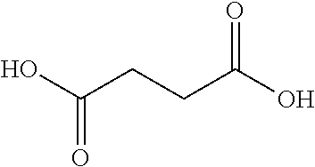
C(=O)(O)CCC(O)=O
